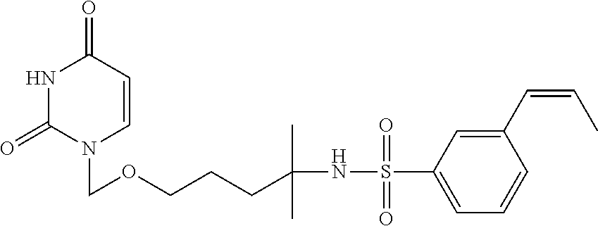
N1C(=O)N(COCCCC(NS(C2=CC=CC(C=CC)=C2)(=O)=O)(C)C)C=CC1=O
